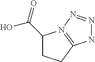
C1(C(O)=O)CCC2=N1N=NN2
